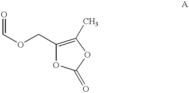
C(OCC1=C(C)OC(=O)O1)=O
